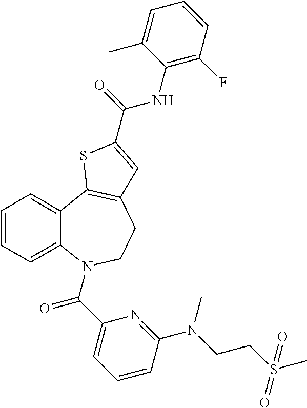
C1=CC=C2C(=C1)C1=C(CCN2C(C2=CC=CC(N(CCS(=O)(C)=O)C)=N2)=O)C=C(C(NC2=C(F)C=CC=C2C)=O)S1
